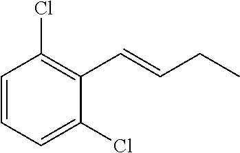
C1=CC=C(Cl)C(C=CCC)=C1Cl
